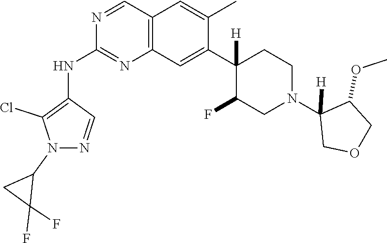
C12=C(C=C(C3([H])C(F)CN(C4([H])COCC4OC)CC3)C(C)=C1)N=C(NC1=C(Cl)N(C3CC3(F)F)N=C1)N=C2
